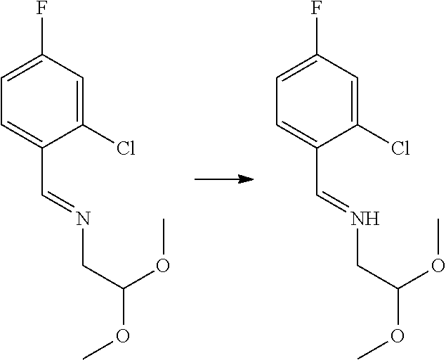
C1(Cl)=CC(F)=CC=C1C=NCC(OC)OC.C1(Cl)=CC(F)=CC=C1C=NCC(OC)OC
